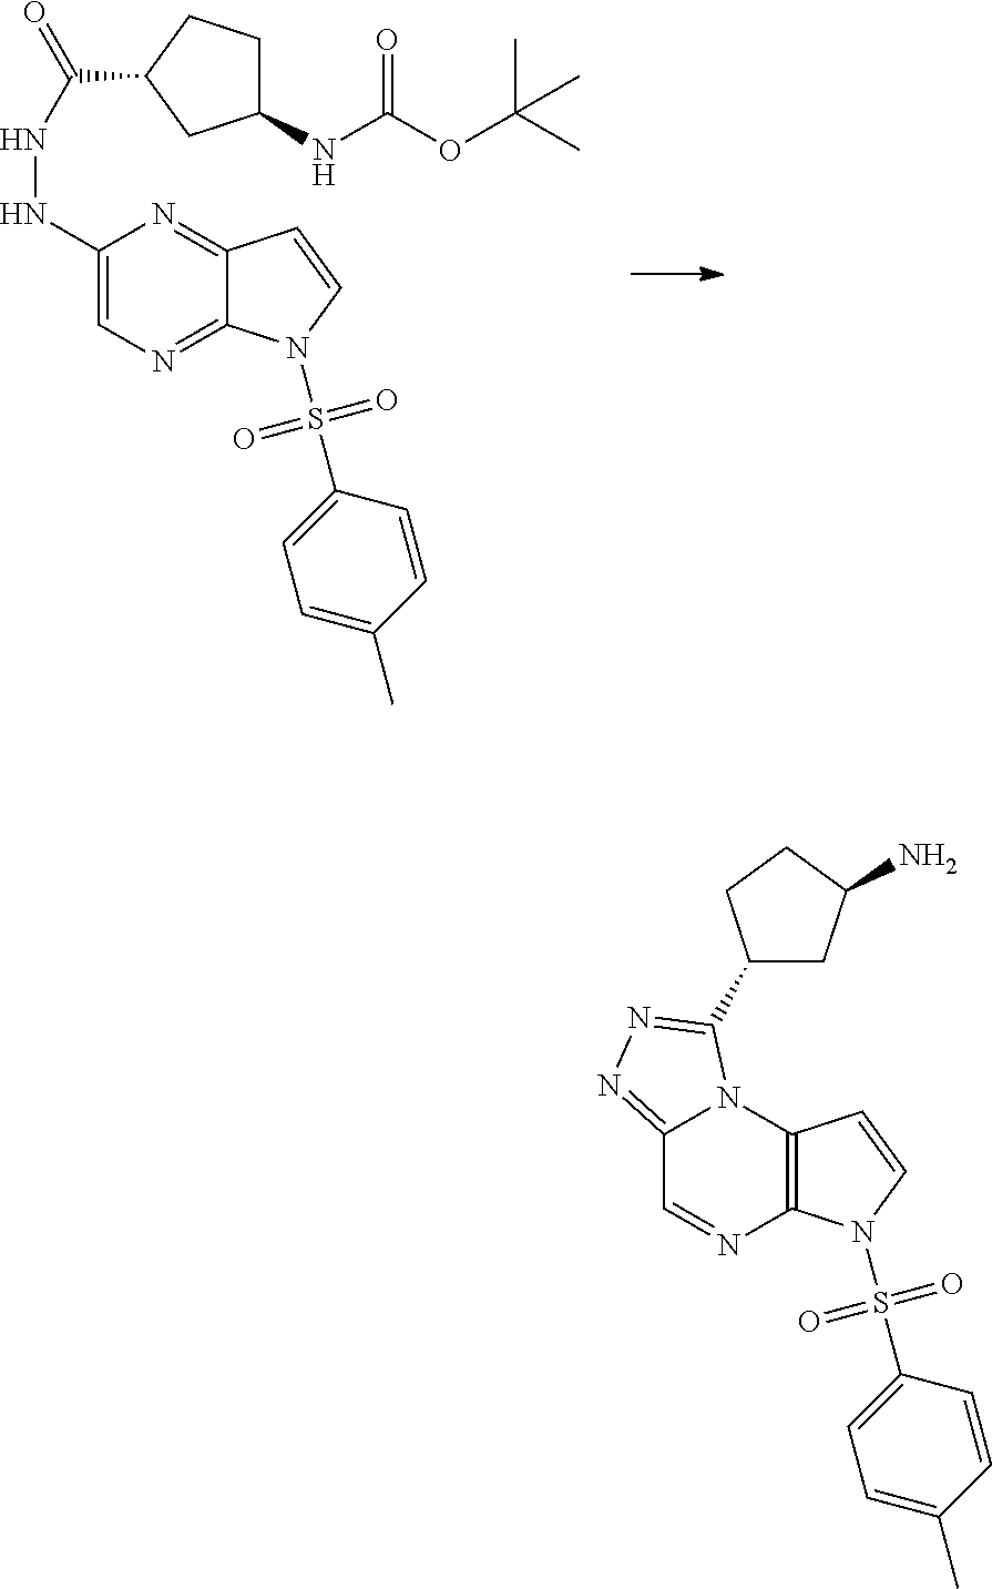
C1(NNC(C2CC(NC(OC(C)(C)C)=O)CC2)=O)=CN=C2C(=N1)C=CN2S(C1=CC=C(C)C=C1)(=O)=O.C12=NN=C(C3CC(N)CC3)N1C1=C(N=C2)N(S(C2=CC=C(C)C=C2)(=O)=O)C=C1
